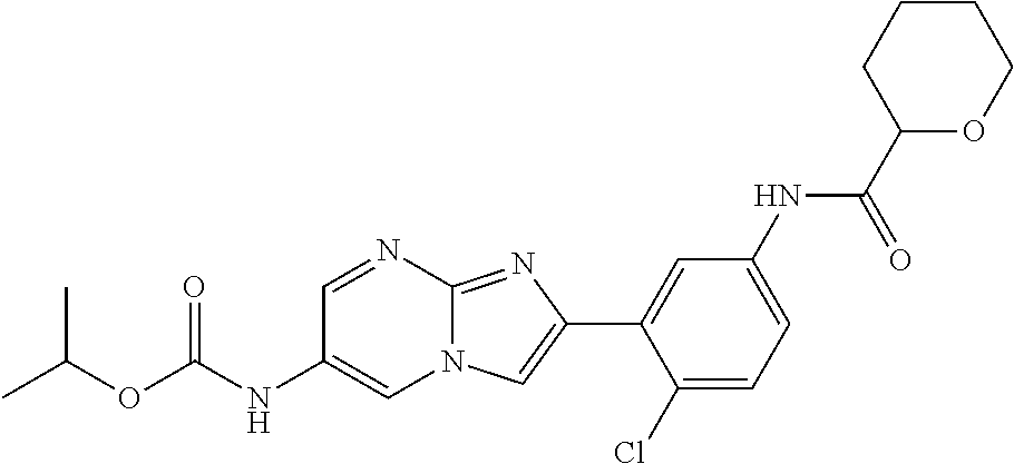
C1=NC2=NC(C3=CC(NC(C4OCCCC4)=O)=CC=C3Cl)=CN2C=C1NC(OC(C)C)=O
